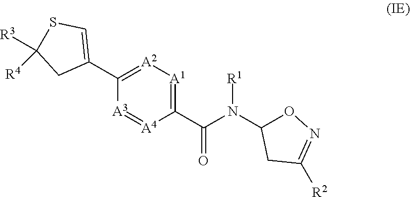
C1(C(N(C2ON=C([R2])C2)[R1])=O)=[A1][A2]=C(C2=CSC([R3])([R4])C2)[A3]=[A4]1
